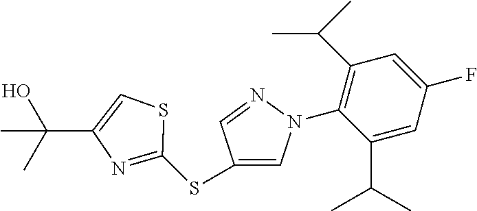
C1(SC2=CN(C3=C(C(C)C)C=C(F)C=C3C(C)C)N=C2)=NC(C(O)(C)C)=CS1
